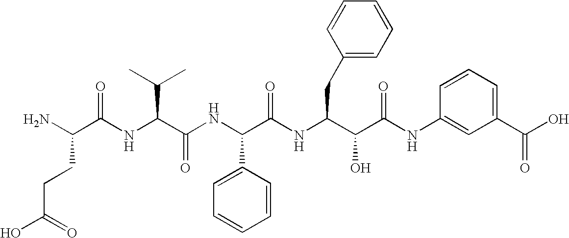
C(C(O)=O)CC(N)C(=O)NC(C(C)C)C(=O)NC(C1=CC=CC=C1)C(=O)NC(CC1=CC=CC=C1)C(O)C(=O)NC1=CC(C(O)=O)=CC=C1
